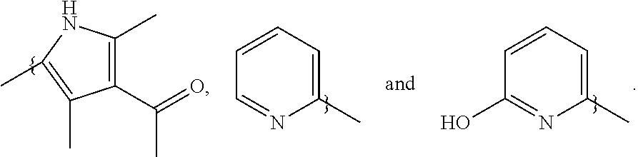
C1(C(C)=O)=C(C)NC(C)=C1C.C1=CC=C(C)N=C1.C1=CC=C(C)N=C1O
